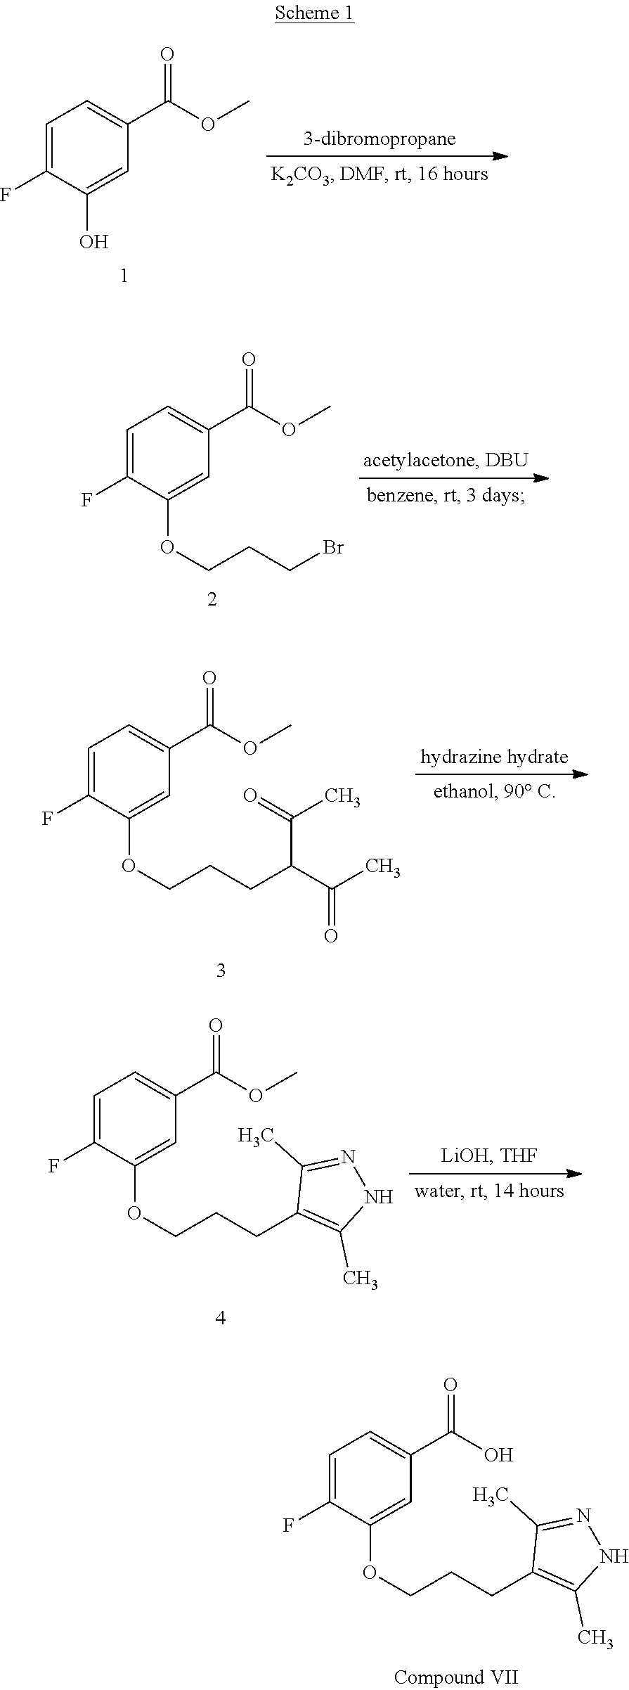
C1=C(F)C(O)=CC(C(OC)=O)=C1.C1=C(F)C(OCCCC2=C(C)NN=C2C)=CC(C(O)=O)=C1.C1=C(F)C(OCCCBr)=CC(C(OC)=O)=C1.C1=C(F)C(OCCCC(C(C)=O)C(C)=O)=CC(C(OC)=O)=C1.C1=C(F)C(OCCCC2=C(C)NN=C2C)=CC(C(OC)=O)=C1
